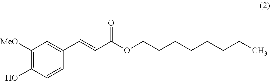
C1(C=CC(OCCCCCCCC)=O)=CC([MeO])=C(O)C=C1
